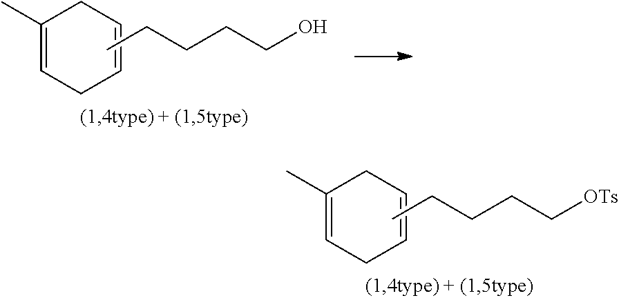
C1(C)=CCC=CC1.CCCCCO.C1(C)=CCC=CC1.CCCCC[OTs]
